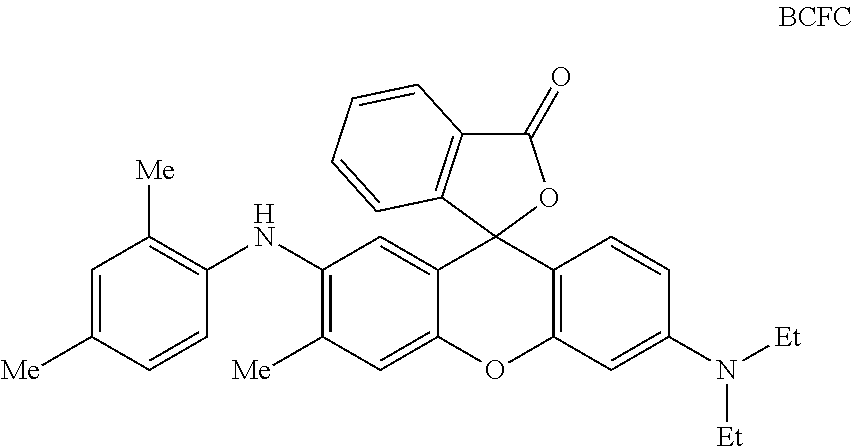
C1=C([Me])C=CC(NC2=C([Me])C=C3C(=C2)C2(C4=C(O3)C=C(N([Et])[Et])C=C4)C3=C(C(=O)O2)C=CC=C3)=C1[Me]
